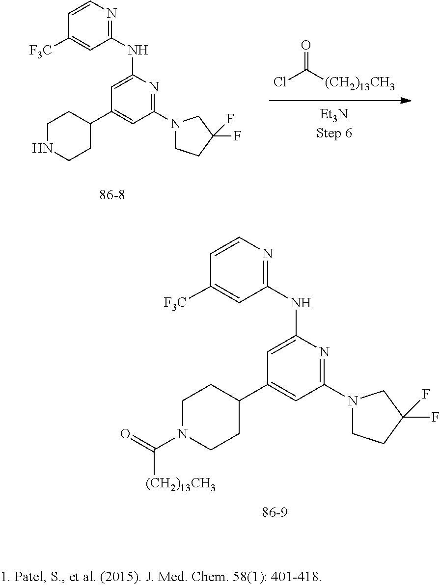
C1NCCC(C2=CC(N3CCC(F)(F)C3)=NC(NC3=NC=CC([F3C])=C3)=C2)C1.O=C([(CH2)13CH3])Cl.C1N(C([(CH2)13CH3])=O)CCC(C2=CC(N3CCC(F)(F)C3)=NC(NC3=NC=CC([F3C])=C3)=C2)C1
